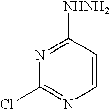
C1=CC([NHNH2])=NC(Cl)=N1
